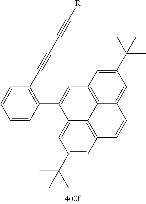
C1=CC=CC(C2=CC3=C4C5=C(C=C(C(C)(C)C)C=C25)C=CC4=CC(C(C)(C)C)=C3)=C1C#CC#C[R]
